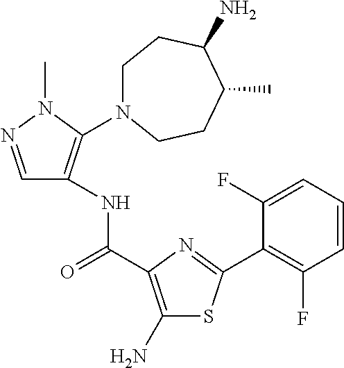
C1=NN(C)C(N2CCC(N)C(C)CC2)=C1NC(=O)C1=C(N)SC(C2=C(F)C=CC=C2F)=N1
